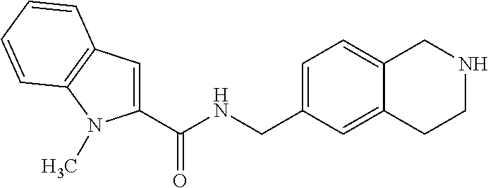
C1(C(NCC2=CC=C3C(=C2)CCNC3)=O)=CC2=C(N1C)C=CC=C2
